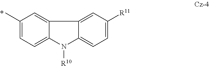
C1=C(C)C=C2C(=C1)N([R10])C1=CC=C([R11])C=C21
